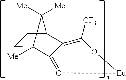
C1C2([Me])C3=O[Eu]OC([CF3])=C3C(C1)C2([Me])[Me]
